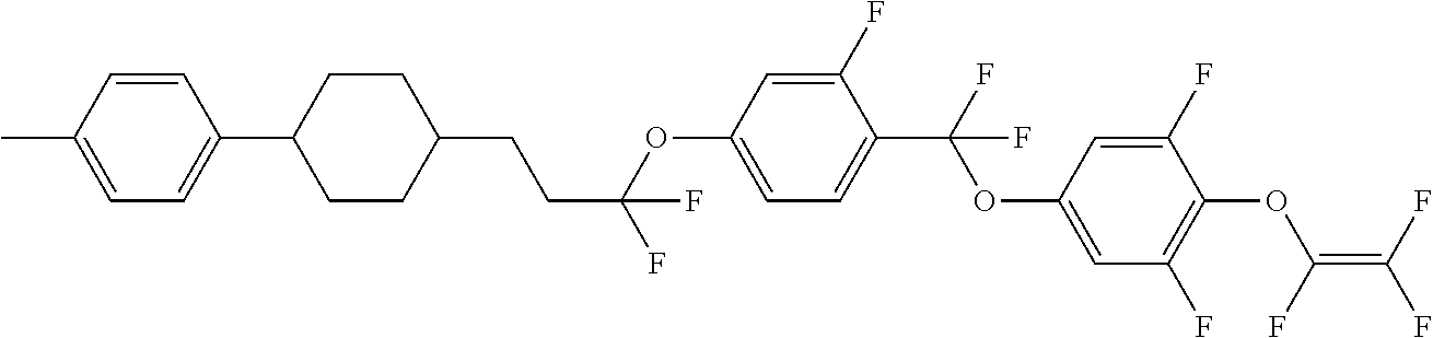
C1(OC(CCC2CCC(C3=CC=C(C)C=C3)CC2)(F)F)=CC=C(C(F)(OC2=CC(F)=C(OC(=C(F)F)F)C(F)=C2)F)C(F)=C1
